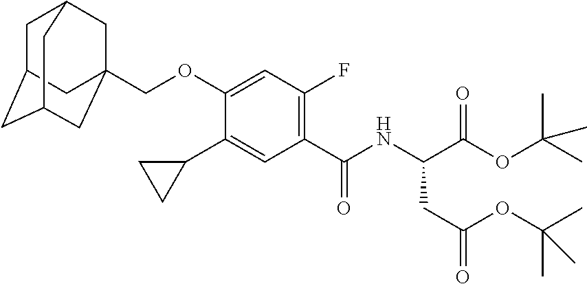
C1C2CC3CC(COC4=CC(F)=C(C(NC(C(OC(C)(C)C)=O)CC(=O)OC(C)(C)C)=O)C=C4C4CC4)(CC1C3)C2
